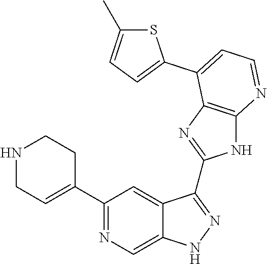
C1(C2=NC=C3C(=C2)C(C2=NC4=C(N2)N=CC=C4C2=CC=C(C)S2)=NN3)=CCNCC1
